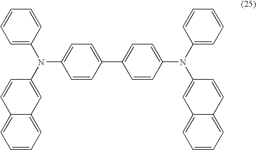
C1=CC(C2=CC=C(N(C3=CC=CC=C3)C3=CC4=CC=CC=C4C=C3)C=C2)=CC=C1N(C1=CC=CC=C1)C1=CC2=CC=CC=C2C=C1
